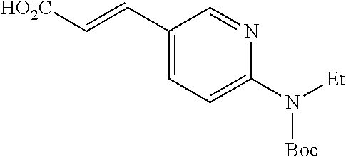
C1(C=C[HO2C])=CC=C(N([Et])[Boc])N=C1
